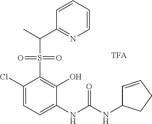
C1(Cl)=CC=C(NC(NC2C=CCC2)=O)C(O)=C1S(=O)(=O)C(C)C1=NC=CC=C1
